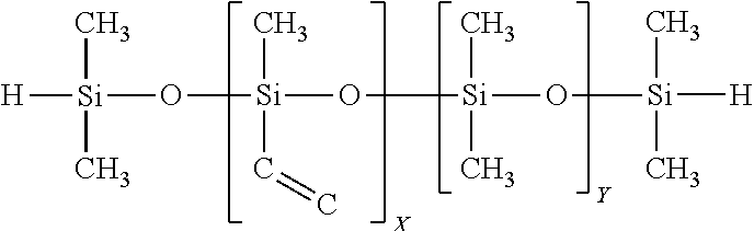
[Si]([H])(O[Si](O[Si](O[Si]([H])(C)C)(C)C=C)(C)C)(C)C
